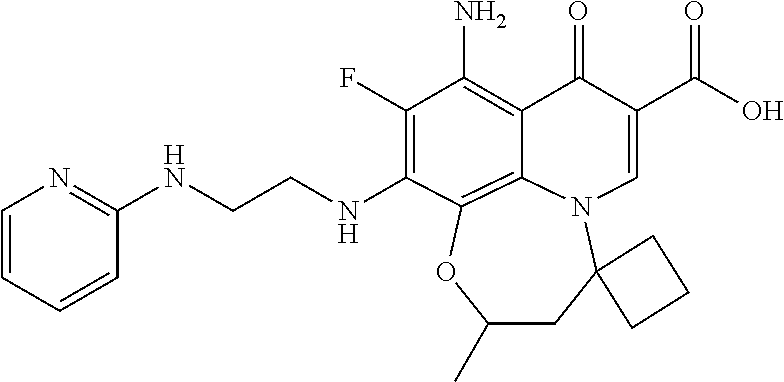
N(CCNC1=C(F)C(N)=C2C(=O)C(C(=O)O)=CN3C4(CC(C)OC1=C23)CCC4)C1=NC=CC=C1
